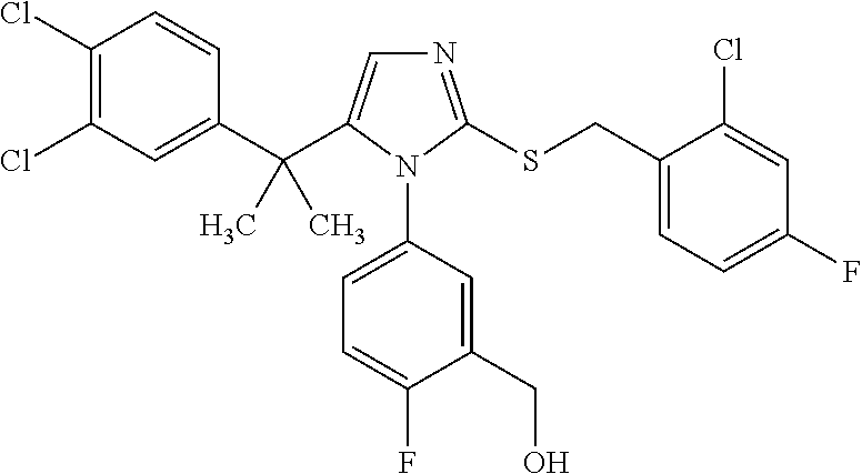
C1(C(C2=CN=C(SCC3=CC=C(F)C=C3Cl)N2C2=CC=C(F)C(CO)=C2)(C)C)=CC(Cl)=C(Cl)C=C1
